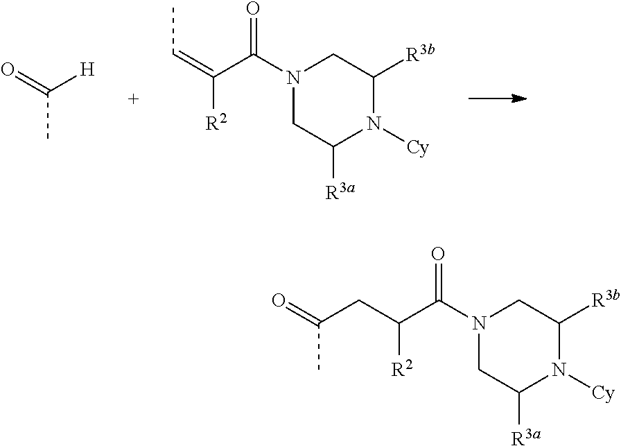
O=C([H])C.CC=C([R2])C(N1CC([R3a])N([Cy])C([R3b])C1)=O.C(C([R2])C(N1CC([R3a])N([Cy])C([R3b])C1)=O)C(C)=O
